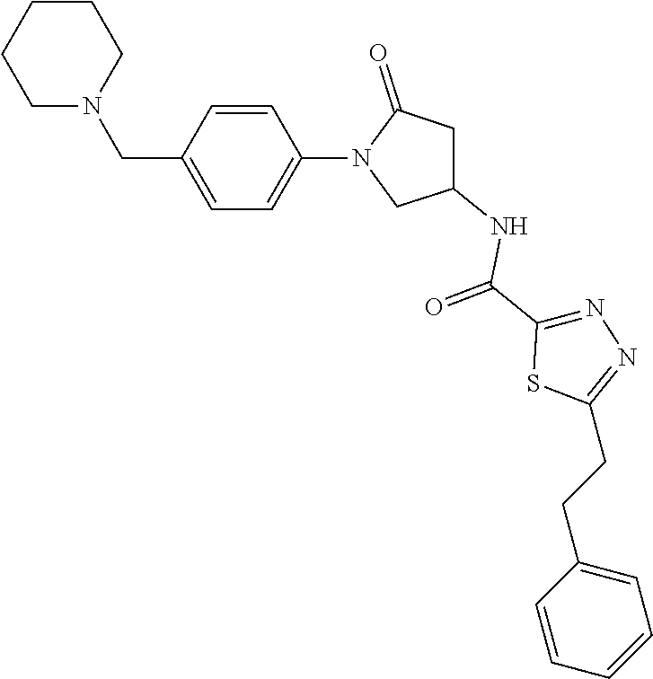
C1=CC=CC=C1CCC1=NN=C(C(=O)NC2CC(=O)N(C3=CC=C(CN4CCCCC4)C=C3)C2)S1
